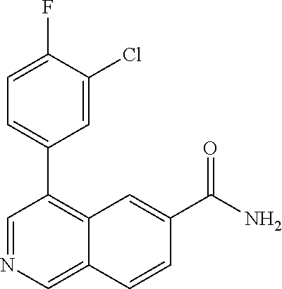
C1(F)=CC=C(C2=C3C(=CN=C2)C=CC(C(N)=O)=C3)C=C1Cl
